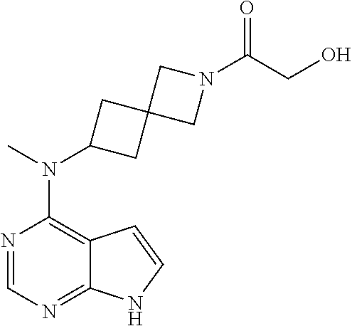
N1=CN=C2C(=C1N(C)C1CC3(C1)CN(C(CO)=O)C3)C=CN2
